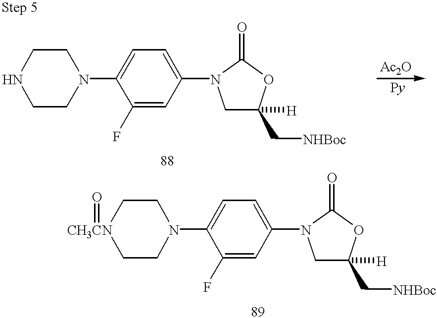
C1N(C2=CC=C(N3CC(C[NHBoc])([H])OC3=O)C=C2F)CCNC1.C1N(C2=CC=C(N3CC(C[NHBoc])([H])OC3=O)C=C2F)CC[CH3CN](=O)C1
